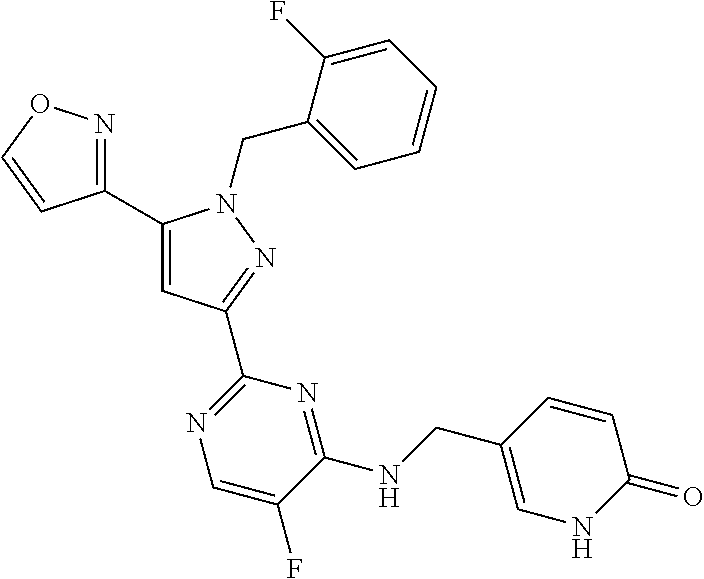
C1(C2=CC(C3=NC=C(F)C(NCC4=CNC(=O)C=C4)=N3)=NN2CC2=CC=CC=C2F)=NOC=C1
